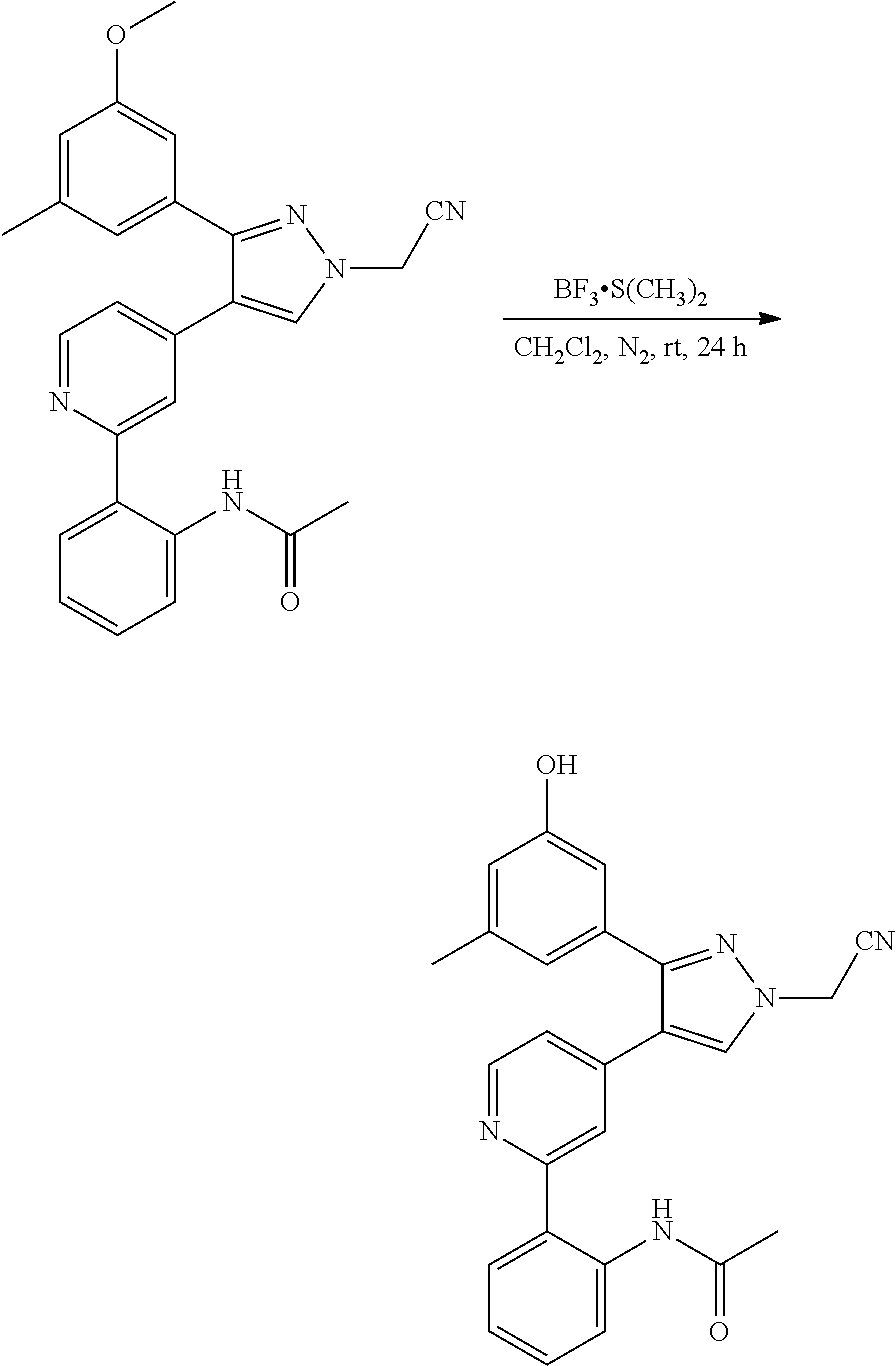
C1=C(C)C=C(C2=NN(C[CN])C=C2C2=CC=NC(C3=CC=CC=C3NC(C)=O)=C2)C=C1O.C1=C(C)C=C(C2=NN(C[CN])C=C2C2=CC=NC(C3=CC=CC=C3NC(C)=O)=C2)C=C1OC.[BF3S(CH3)2]
